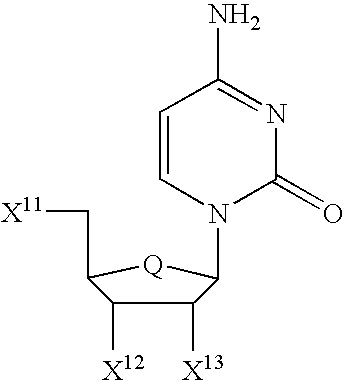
C1=CN(C2C([X13])C([X12])C(C[X11])[Q]2)C(=O)N=C1N
